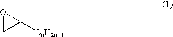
O1CC1[CnH2n+1]
